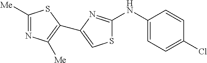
C1([Me])=NC([Me])=C(C2=CSC(NC3=CC=C(Cl)C=C3)=N2)S1
